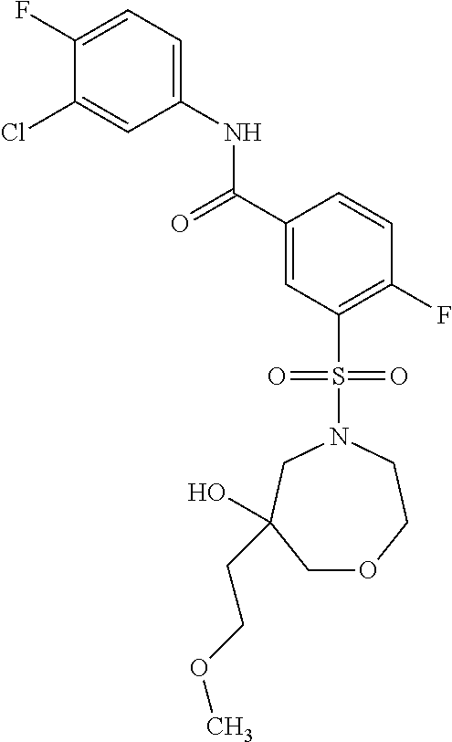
C1(F)=CC=C(NC(C2=CC(S(N3CC(O)(CCOC)COCC3)(=O)=O)=C(F)C=C2)=O)C=C1Cl
